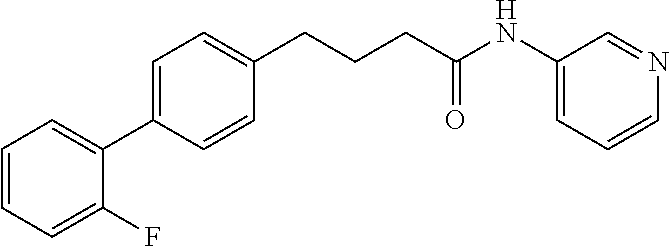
C1=C(C2=CC=CC=C2F)C=CC(CCCC(NC2=CC=CN=C2)=O)=C1
